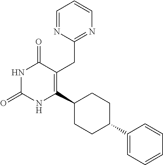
C1=NC(CC2=C(C3CCC(C4=CC=CC=C4)CC3)NC(=O)NC2=O)=NC=C1
